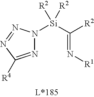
N(=C([Si]([R2])([R2])N1N=C([R4])N=N1)[R2])[R1]
